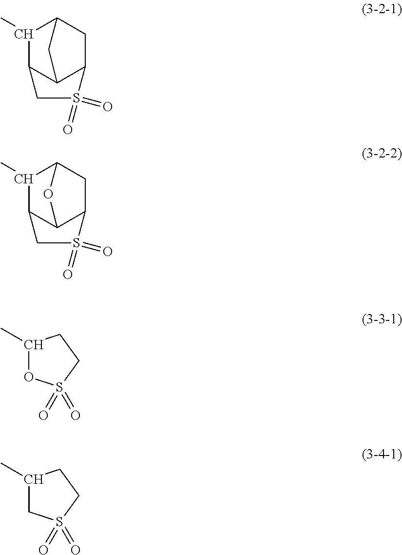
C1(C)C2C3C(CC1C3)S(=O)(=O)C2.C1(C)C2C3C(CC1O3)S(=O)(=O)C2.C1(C)OS(=O)(=O)CC1.C1(C)CS(=O)(=O)CC1
